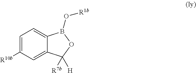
C1=C([R10b])C=C2C(=C1)B(O[R1b])OC2([R7b])[H]
